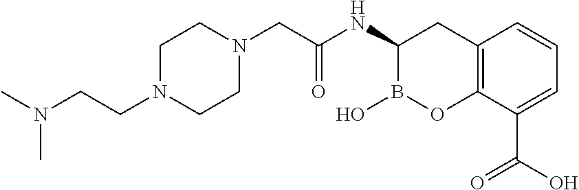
C1N(CCN(C)C)CCN(CC(NC2B(O)OC3=C(C2)C=CC=C3C(O)=O)=O)C1
